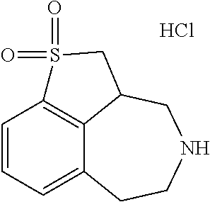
C1=CC=C2C3=C1S(=O)(=O)CC3CNCC2.Cl
